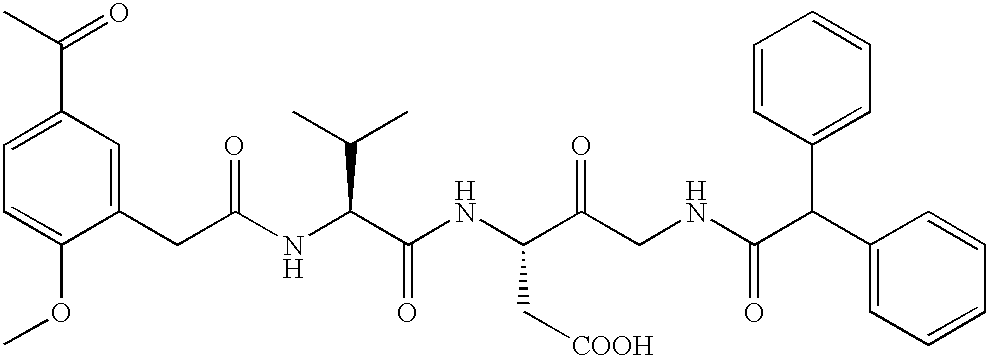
C1=C(OC)C(CC(NC(C(NC(C(CNC(C(C2=CC=CC=C2)C2=CC=CC=C2)=O)=O)C[COOH])=O)C(C)C)=O)=CC(C(C)=O)=C1
